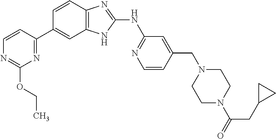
C1=CC(C2=CC3=C(C=C2)N=C(NC2=NC=CC(CN4CCN(C(=O)CC5CC5)CC4)=C2)N3)=NC(OCC)=N1
